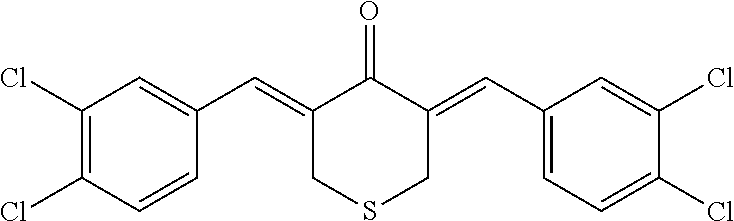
C1(Cl)=C(Cl)C=CC(C=C2CSCC(=CC3=CC=C(Cl)C(Cl)=C3)C2=O)=C1
